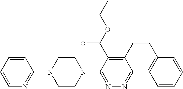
N1(C2=NN=C3C(=C2C(OCC)=O)CCC2=C3C=CC=C2)CCN(C2=NC=CC=C2)CC1
